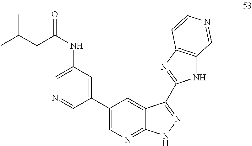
CC(CC(NC1=CN=CC(C2=CN=C3C(=C2)C(C2=NC4=C(N2)C=NC=C4)=NN3)=C1)=O)C
